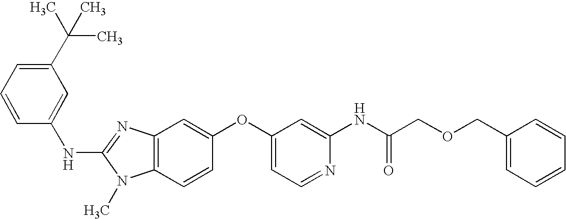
N(C1=NC2=C(N1C)C=CC(OC1=CC=NC(NC(COCC3=CC=CC=C3)=O)=C1)=C2)C1=CC(C(C)(C)C)=CC=C1
